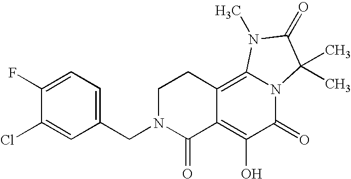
C1N(CC2=CC=C(F)C(Cl)=C2)C(=O)C2=C(O)C(=O)N3C(=C2C1)N(C)C(=O)C3(C)C
